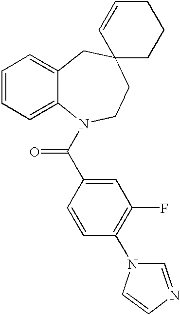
C1=CC=C2C(=C1)CC1(CCN2C(C2=CC(F)=C(N3C=NC=C3)C=C2)=O)CCCC=C1
